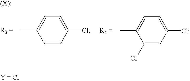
C1=CC(Cl)=CC=C1C.C1(Cl)=CC(Cl)=CC=C1C
